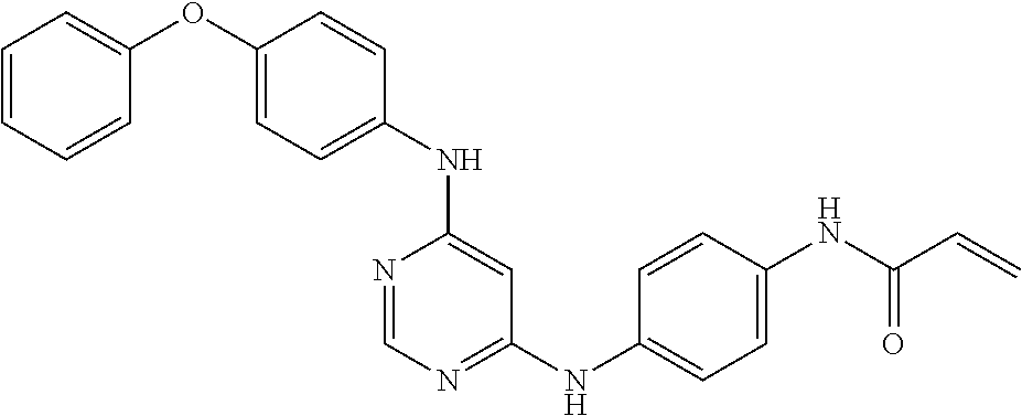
C1(OC2=CC=CC=C2)=CC=C(NC2=CC(NC3=CC=C(NC(=O)C=C)C=C3)=NC=N2)C=C1
